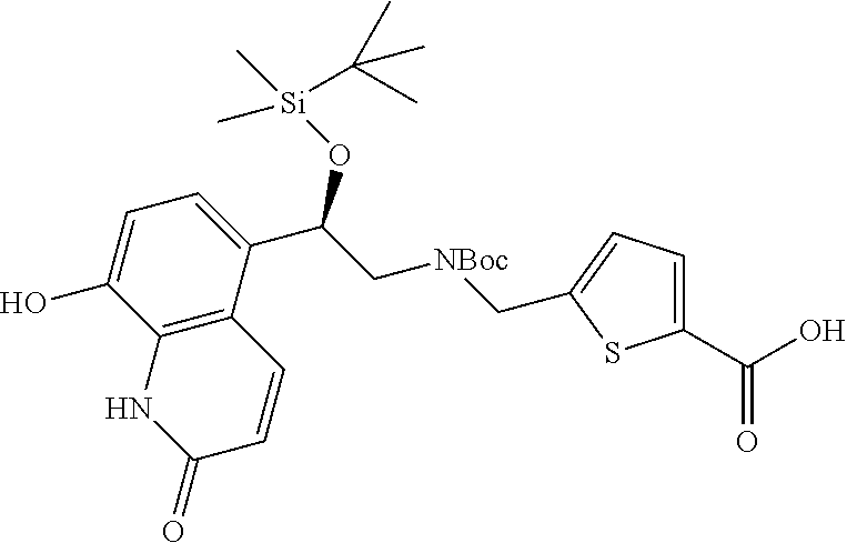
C12=C(C(C(C[NBoc]CC3=CC=C(C(O)=O)S3)O[Si](C)(C)C(C)(C)C)=CC=C1O)C=CC(=O)N2
